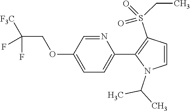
N1=CC(OCC(F)(F)[F3C])=CC=C1C1=C(S(CC)(=O)=O)C=CN1C(C)C
